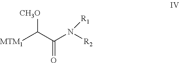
[MTM1]C(C(N([R2])[R1])=O)[CH3O]
